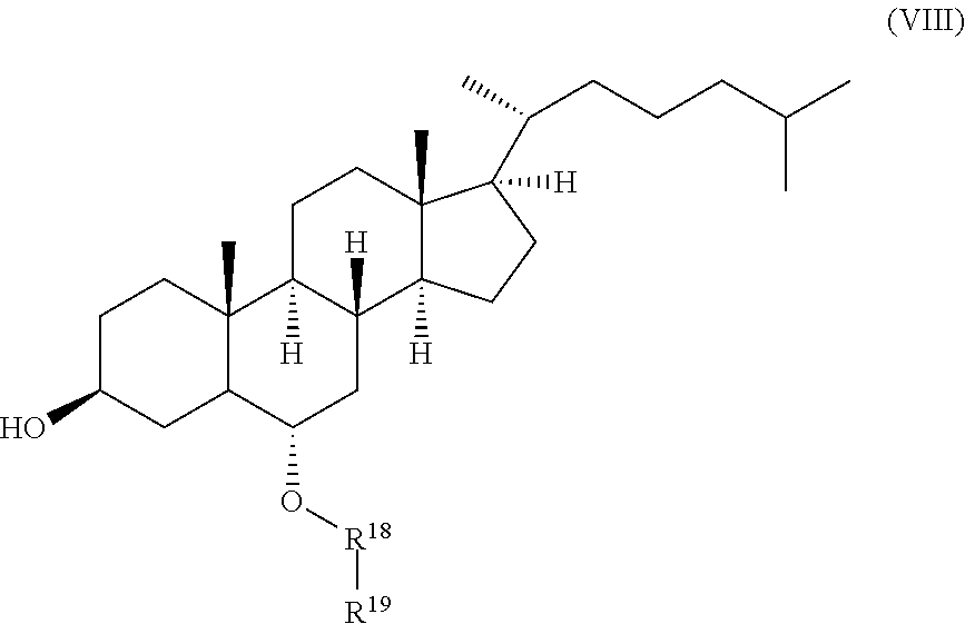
C1C(O)CC2C(C)(C1)C1([H])C([H])(CC2O[R18][R19])C2([H])C(C)(CC1)C([H])(C(C)CCCC(C)C)CC2
